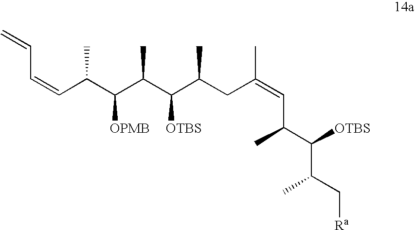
C(C(C(C(C(C(CC(=CC(C(C(C[Ra])C)[OTBS])C)C)C)[OTBS])C)[OPMB])C)=CC=C
